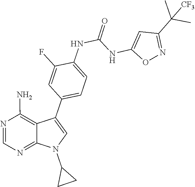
N1=C2N(C3CC3)C=C(C3=CC=C(NC(NC4=CC(C(C)(C)[CF3])=NO4)=O)C(F)=C3)C2=C(N)N=C1
